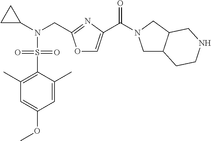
O1C=C(C(=O)N2CC3C(C2)CNCC3)N=C1CN(C1CC1)S(C1=C(C)C=C(OC)C=C1C)(=O)=O
